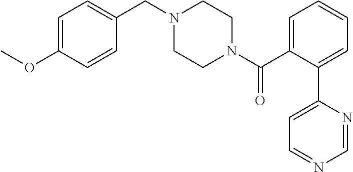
C1=C(OC)C=CC(CN2CCN(C(C3=CC=CC=C3C3=CC=NC=N3)=O)CC2)=C1
